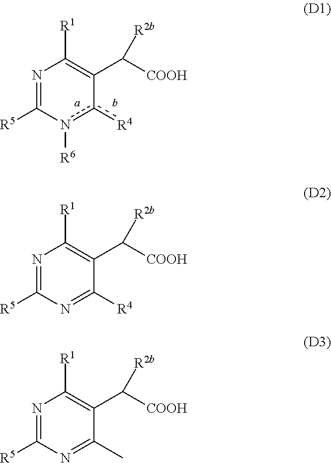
N1=C([R5])n([R6])c([R4])C(C([COOH])[R2b])=C1[R1].N1=C([R5])N=C([R4])C(C([COOH])[R2b])=C1[R1].N1=C([R5])N=C(C)C(C([COOH])[R2b])=C1[R1]
